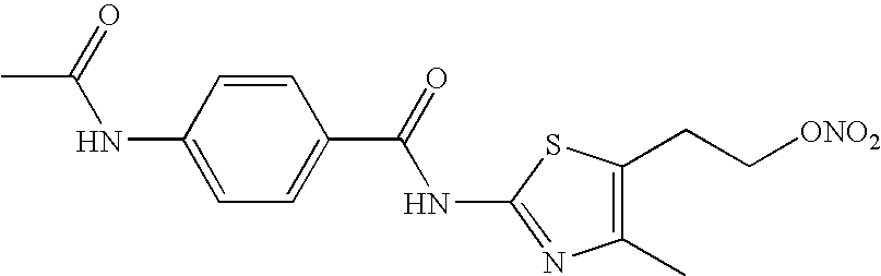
C1(C(NC2=NC(C)=C(CC[ONO2])S2)=O)=CC=C(NC(C)=O)C=C1
